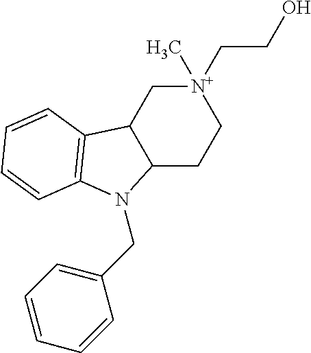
[N+]1(C)(CCO)CC2C(CC1)N(CC1=CC=CC=C1)C1=C2C=CC=C1
